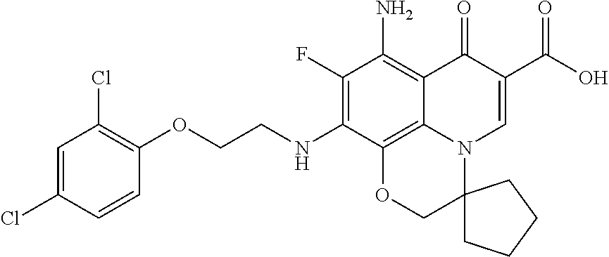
C1(F)=C(NCCOC2=C(Cl)C=C(Cl)C=C2)C2=C3C(=C1N)C(=O)C(C(=O)O)=CN3C1(CO2)CCCC1
